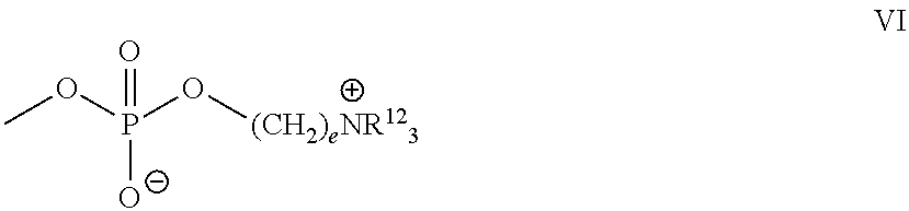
COP(O[(CH2)eNR123])([O-])=O
